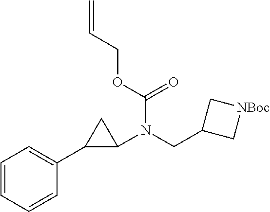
C1=CC=CC(C2C(N(CC3C[NBoc]C3)C(OCC=C)=O)C2)=C1
